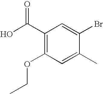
OC(C1=C(OCC)C=C(C)C(Br)=C1)=O
